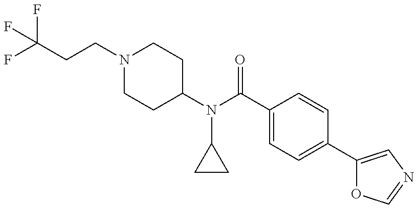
C(CCN1CCC(N(C(C2=CC=C(C3=CN=CO3)C=C2)=O)C2CC2)CC1)(F)(F)F
